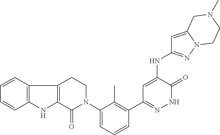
C12=C(C=CC=C1)C1=C(N2)C(=O)N(C2=CC=CC(C3=NNC(=O)C(NC4=NN5C(=C4)CN(C)CC5)=C3)=C2C)CC1
